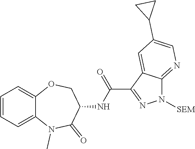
C1=CC=C2C(=C1)OCC(NC(=O)C1=NN([SEM])C3=NC=C(C4CC4)C=C13)C(=O)N2C
